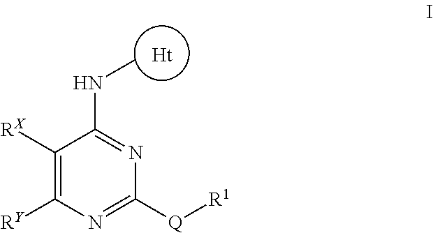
[Ht].C1([RX])=C([RY])N=C([Q][R1])N=C1NC
